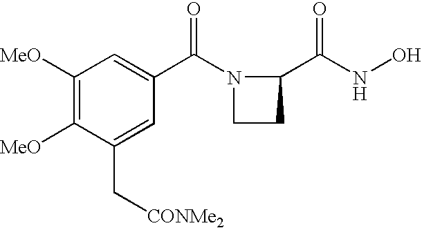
C1([MeO])=C([MeO])C(C[CONMe2])=CC(C(N2CCC2C(NO)=O)=O)=C1
